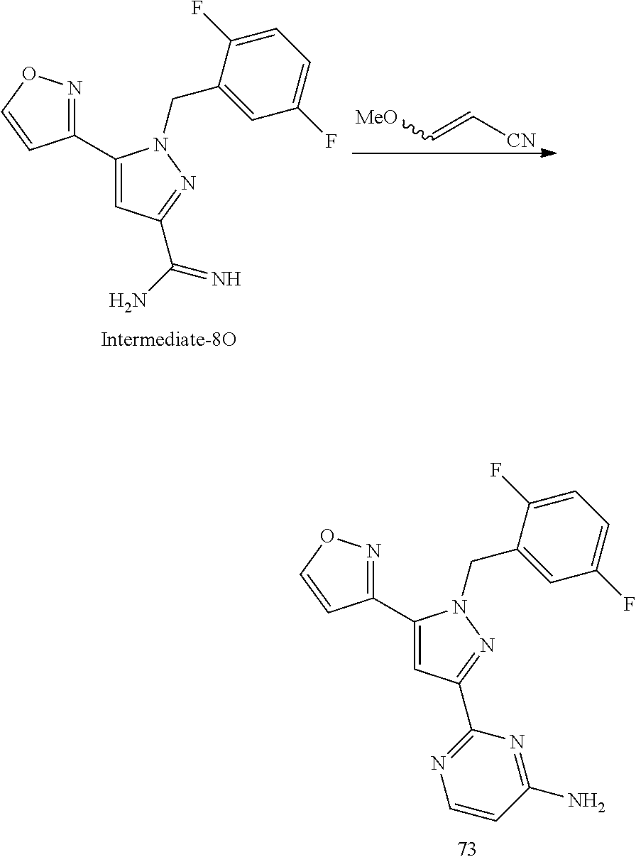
[CN]C=C[MeO].C1(C2=NOC=C2)=CC(C(=N)N)=NN1CC1=CC(F)=CC=C1F.C1(C2=NOC=C2)=CC(C2=NC=CC(N)=N2)=NN1CC1=CC(F)=CC=C1F
